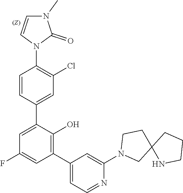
C1=CN(C2=C(Cl)C=C(C3=CC(F)=CC(C4=CC=NC(N5CC6(CC5)NCCC6)=C4)=C3O)C=C2)C(=O)N1C
